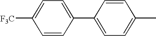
[F3C]C1=CC=C(C2=CC=C(C)C=C2)C=C1
